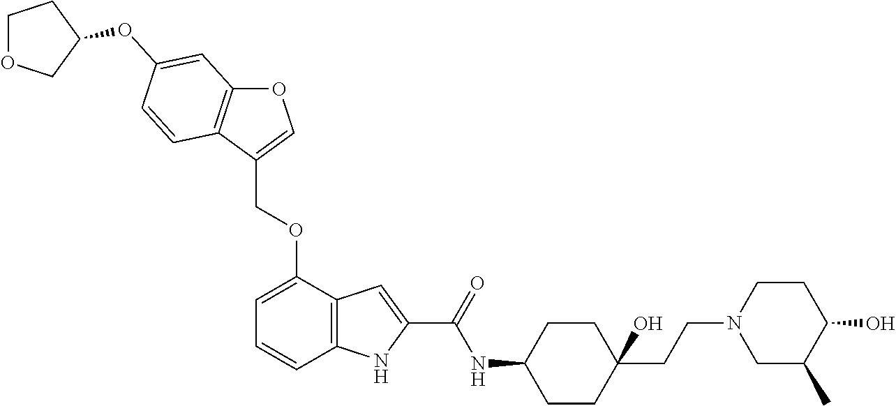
C12=C(C(OCC3=COC4=C3C=CC(OC3COCC3)=C4)=CC=C1)C=C(C(=O)NC1CCC(CCN3CC(C)C(O)CC3)(O)CC1)N2
